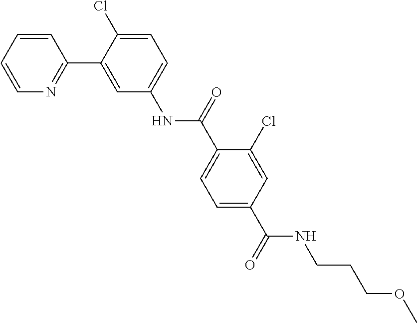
C1=CC=CN=C1C1=CC(NC(C2=CC=C(C(NCCCOC)=O)C=C2Cl)=O)=CC=C1Cl
